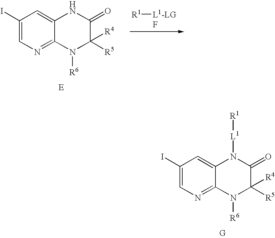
C12=CC(I)=CN=C1N([R6])C([R5])([R4])C(=O)N2.[R1][L1-LG].F.C12=CC(I)=CN=C1N([R6])C([R5])([R4])C(=O)N2[L1][R1]
